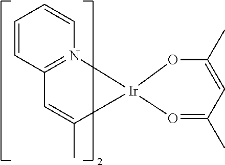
C1=CC2=N(C=C1)[Ir]1(C(C)=C2)OC(C)=CC(C)=O1
